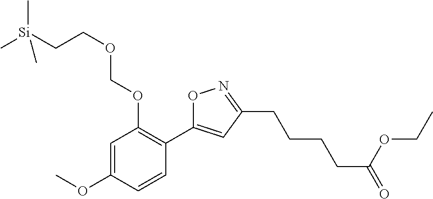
C1=C(OC)C=CC(C2=CC(CCCCC(=O)OCC)=NO2)=C1OCOCC[Si](C)(C)C
